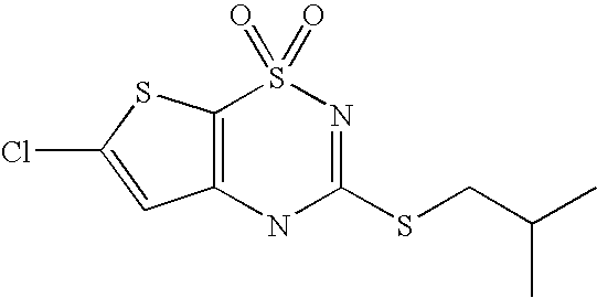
C12=C(NC(SCC(C)C)=NS1(=O)=O)C=C(Cl)S2
